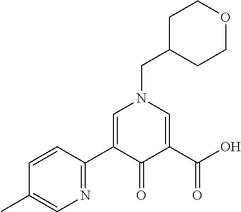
C1C(CN2C=C(C3=NC=C(C)C=C3)C(=O)C(C(O)=O)=C2)CCOC1
